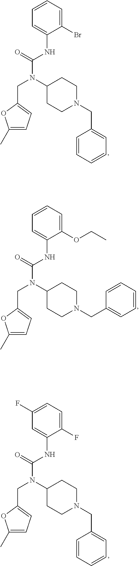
C1(NC(N(CC2=CC=C(C)O2)C2CCN(CC3=CC=CC=C3)CC2)=O)=CC(F)=CC=C1F.C1(NC(N(CC2=CC=C(C)O2)C2CCN(CC3=CC=CC=C3)CC2)=O)=CC=CC=C1Br.C1(NC(N(CC2=CC=C(C)O2)C2CCN(CC3=CC=CC=C3)CC2)=O)=CC=CC=C1OCC
